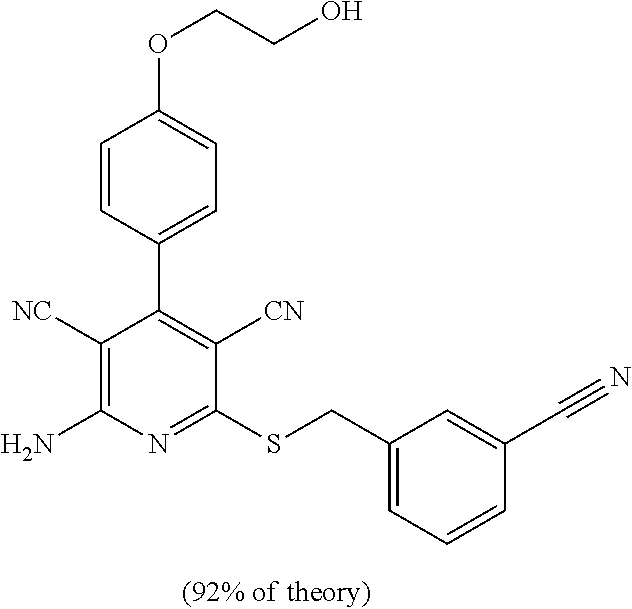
C1([NC])=C(N)N=C(SCC2=CC=CC(C#N)=C2)C([CN])=C1C1=CC=C(OCCO)C=C1
